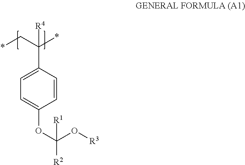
C1(C(C*)(*)[R4])=CC=C(OC([R2])(O[R3])[R1])C=C1
